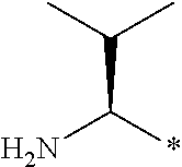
C(C(C)C)(N)*
